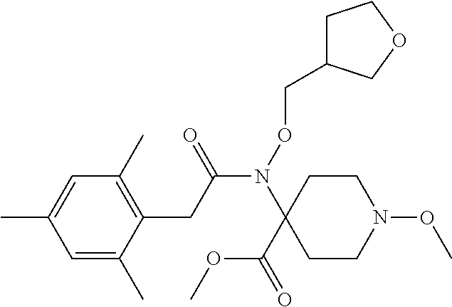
C1=C(C)C=C(C)C(CC(N(OCC2CCOC2)C2(C(=O)OC)CCN(OC)CC2)=O)=C1C
